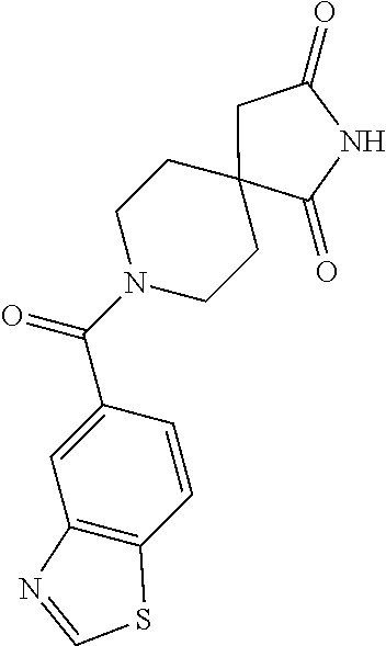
C1(=O)CC2(C(=O)N1)CCN(C(C1=CC3=C(C=C1)SC=N3)=O)CC2
